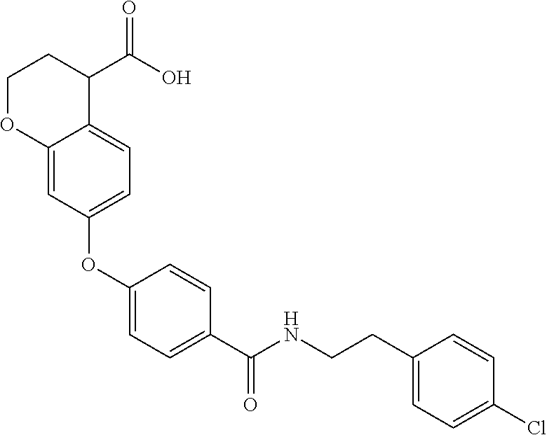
C1(OC2=CC=C3C(=C2)OCCC3C(O)=O)=CC=C(C(NCCC2=CC=C(Cl)C=C2)=O)C=C1
